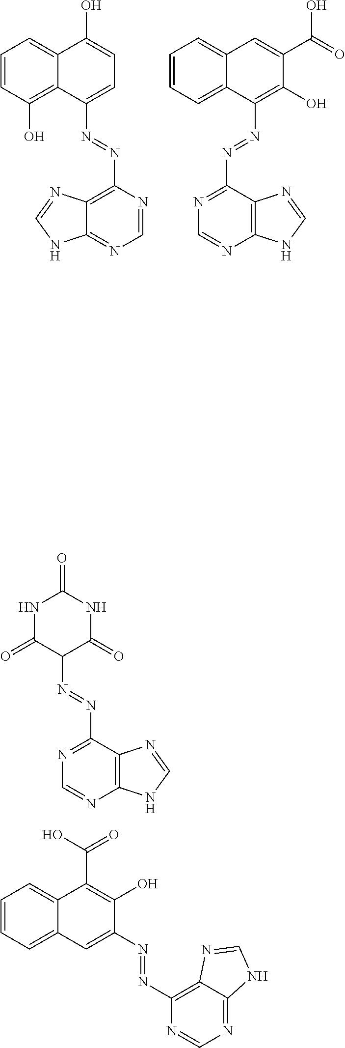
C1=CC(O)=C2C(=C1)C(O)=CC=C2N=NC1=C2C(=NC=N1)NC=N2.C1=CC=C2C(=C1)C=C(C(=O)O)C(O)=C2N=NC1=NC=NC2=C1N=CN2.C1(N=NC2=NC=NC3=C2N=CN3)C(=O)NC(=O)NC1=O.C1=CC=C2C(=C1)C(C(O)=O)=C(O)C(N=NC1=C3C(=NC=N1)NC=N3)=C2
